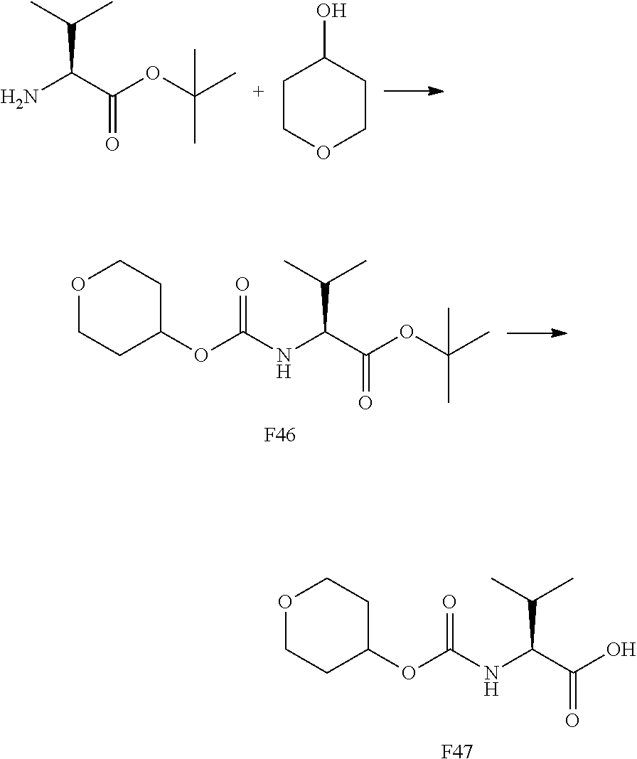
O1CCC(OC(NC(C(O)=O)C(C)C)=O)CC1.[F47].NC(C(OC(C)(C)C)=O)C(C)C.C1COCCC1O.O1CCC(OC(NC(C(OC(C)(C)C)=O)C(C)C)=O)CC1.[F46]
